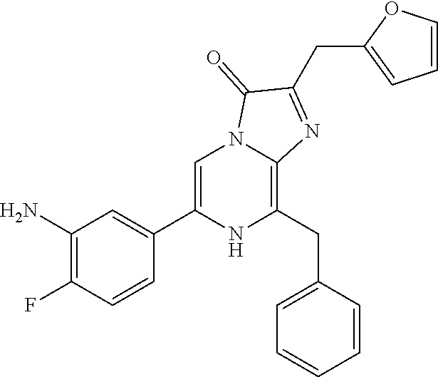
C1(N)=C(F)C=CC(C2=CN3C(=C(CC4=CC=CC=C4)N2)N=C(CC2=CC=CO2)C3=O)=C1
